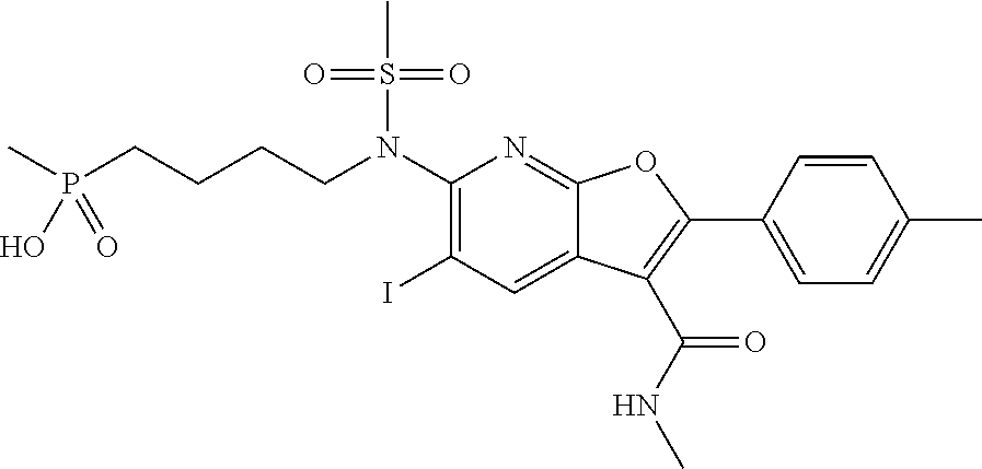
C(CN(C1=C(I)C=C2C(=N1)OC(C1=CC=C(C)C=C1)=C2C(NC)=O)S(C)(=O)=O)CCP(C)(O)=O
